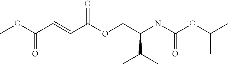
C(OC(NC(COC(C=CC(OC)=O)=O)C(C)C)=O)(C)C
